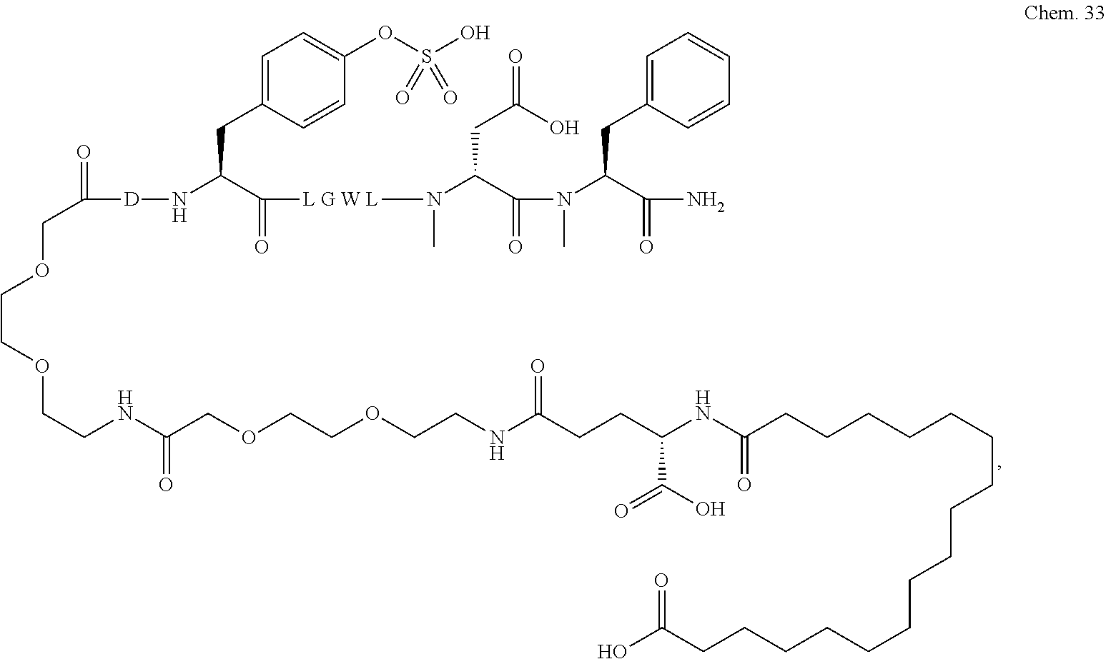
C(COCC([D]NC(C(=O)[L G W L]N(C(C(N(C(C(=O)N)CC1=CC=CC=C1)C)=O)CC(=O)O)C)CC1=CC=C(OS(O)(=O)=O)C=C1)=O)OCCNC(COCCOCCNC(CCC(NC(CCCCCCCCCCCCCCCCC(O)=O)=O)C(O)=O)=O)=O
